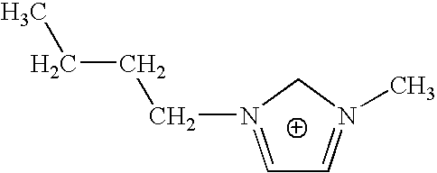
C1=N(CCCC)CN(C)=C1
